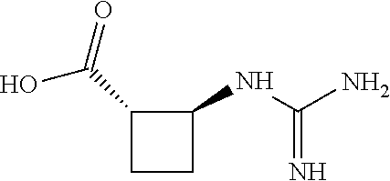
C1CC(NC(=N)N)C1C(O)=O
